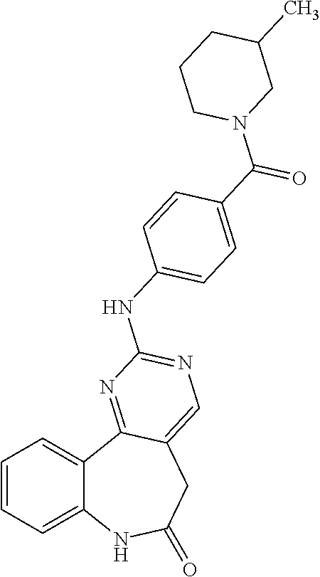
C1=CC=C2C(=C1)C1=NC(NC3=CC=C(C(=O)N4CC(C)CCC4)C=C3)=NC=C1CC(=O)N2
